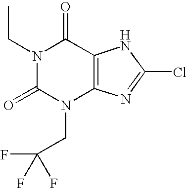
N1(CC)C(=O)N(CC(F)(F)F)C2=C(C1=O)NC(Cl)=N2
